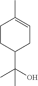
CC1=CCC(C(O)(C)C)CC1
